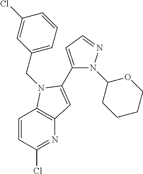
C1=CC(Cl)=NC2=C1N(CC1=CC=CC(Cl)=C1)C(C1=CC=NN1C1CCCCO1)=C2
